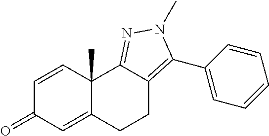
C1=CC2(C)C(=CC1=O)CCC1=C(C3=CC=CC=C3)N(C)N=C21
